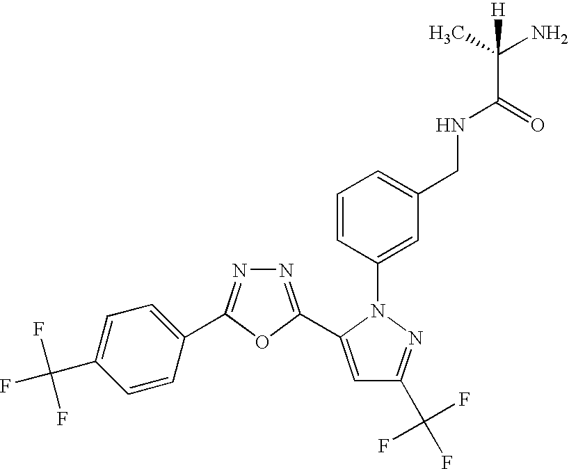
N1=C(C2=CC(C(F)(F)F)=NN2C2=CC(CNC(C(C)(N)[H])=O)=CC=C2)OC(C2=CC=C(C(F)(F)F)C=C2)=N1
